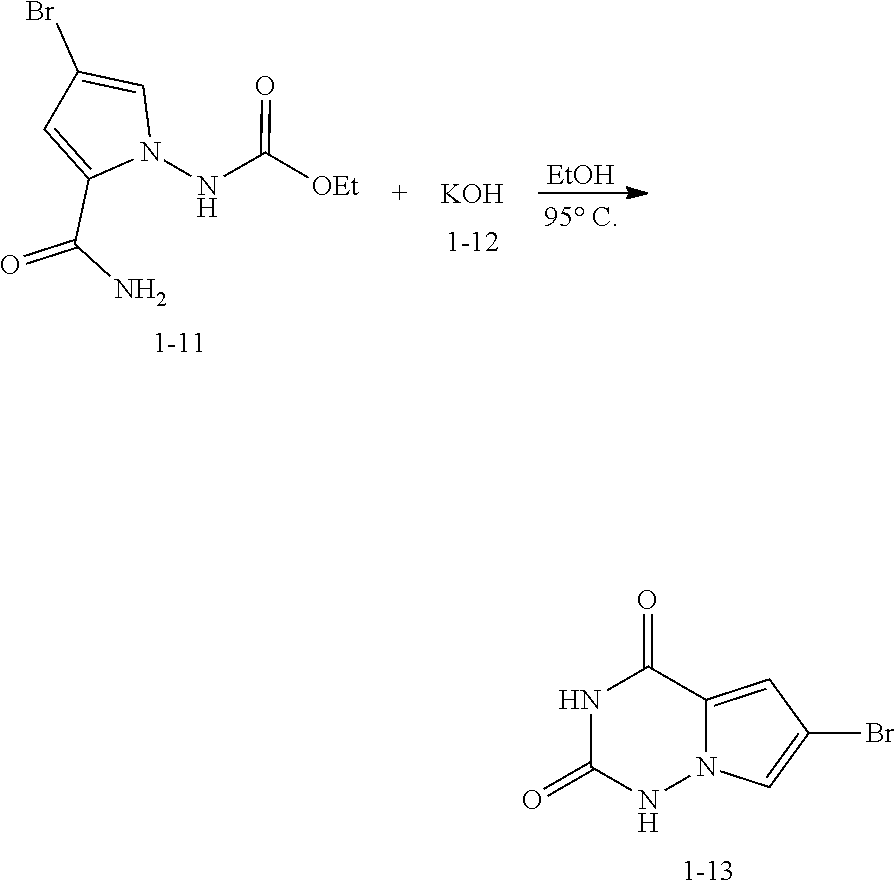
N1C(=O)NN2C(=CC(Br)=C2)C1=O.C1=C(C(N)=O)N(NC([OEt])=O)C=C1Br.[KOH].[EtOH]
